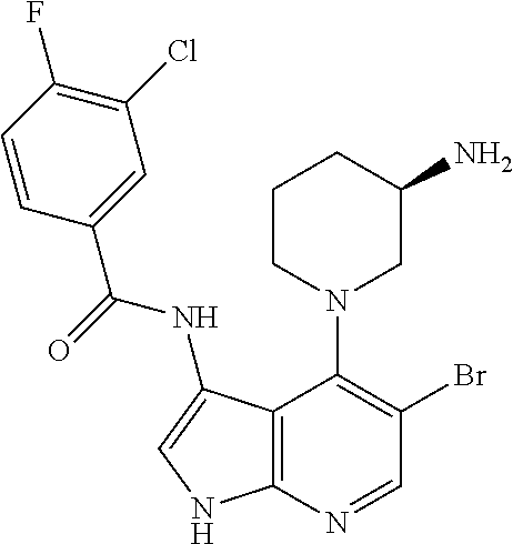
C12=C(N=CC(Br)=C1N1CC(N)CCC1)NC=C2NC(C1=CC(Cl)=C(F)C=C1)=O
